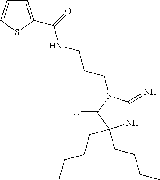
N1C(=N)N(CCCNC(=O)C2=CC=CS2)C(=O)C1(CCCC)CCCC
